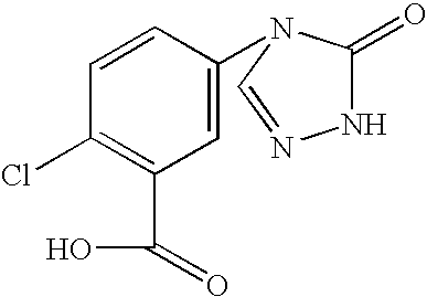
C1=C(N2C(=O)NN=C2)C=CC(Cl)=C1C(=O)O
